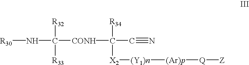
[R30]NC([R32])([R33])[CONH]C([R34])([X2][(Y1)n][(Ar)p][Q][Z])C#N
